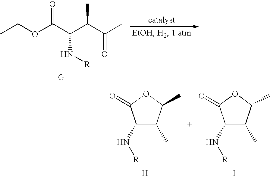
CCOC(C(C(C(C)=O)C)N[R])=O.C1(N[R])C(C)C(C)OC1=O.I.C1(N[R])C(C)C(C)OC1=O.[H]
